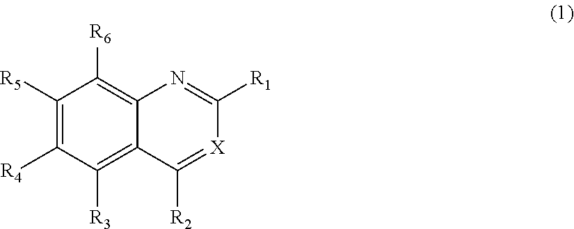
C1([R5])=C([R4])C([R3])=C2C(=C1[R6])N=C([R1])[X]=C2[R2]
